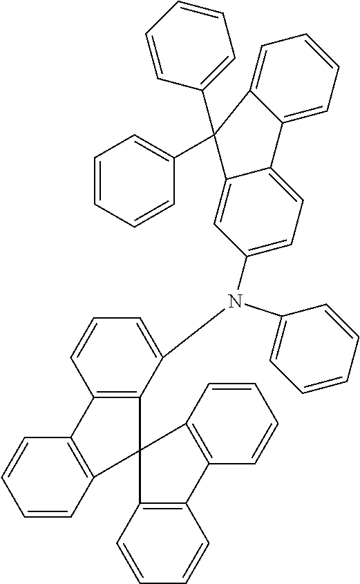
C1=CC=C(N(C2=CC=C3C(=C2)C(C2=CC=CC=C2)(C2=CC=CC=C2)C2=CC=CC=C32)C2=CC=CC3=C2C2(C4=C3C=CC=C4)C3=C(C=CC=C3)C3=C2C=CC=C3)C=C1
